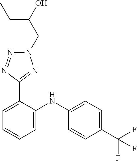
C1=C(NC2=CC=CC=C2C2=NN(CC(CC)O)N=N2)C=CC(C(F)(F)F)=C1
